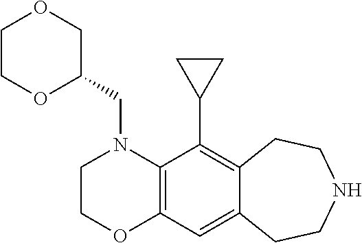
C1(CN2C3=C(OCC2)C=C2C(=C3C3CC3)CCNCC2)COCCO1
